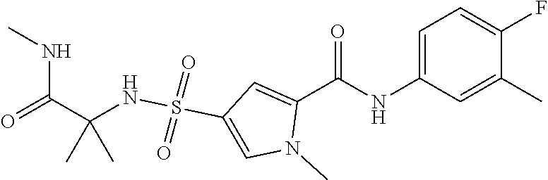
C1=C(NC(C2=CC(S(NC(C)(C(NC)=O)C)(=O)=O)=CN2C)=O)C=C(C)C(F)=C1
